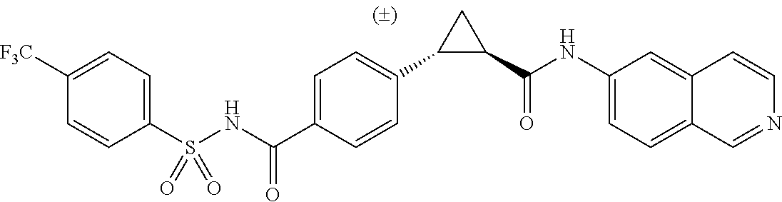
C1=C(C(NS(C2=CC=C([F3C])C=C2)(=O)=O)=O)C=CC(C2C(C(NC3=CC=C4C=NC=CC4=C3)=O)C2)=C1
